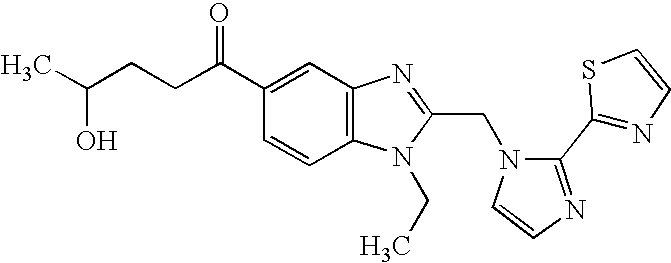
C12=C(N=C(CN3C=CN=C3C3=NC=CS3)N1CC)C=C(C(CCC(C)O)=O)C=C2
